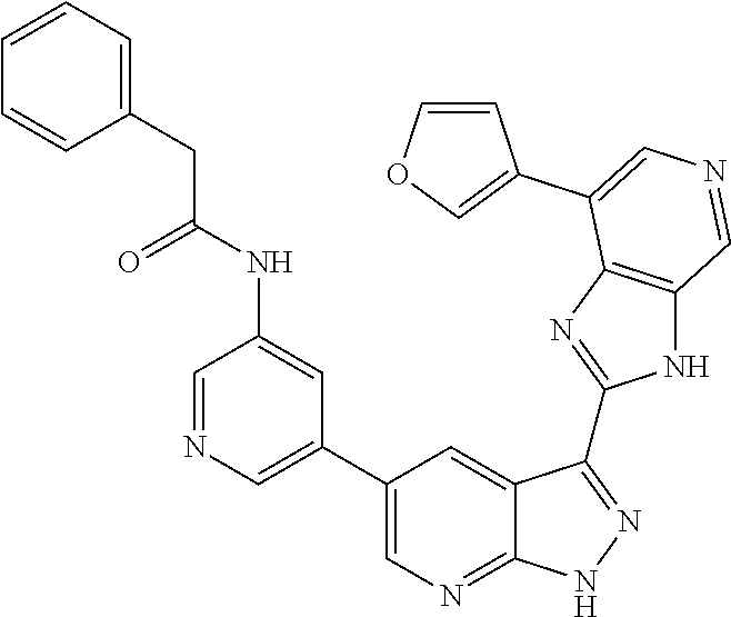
C1=NC=C(C2=CN=C3C(=C2)C(C2=NC4=C(N2)C=NC=C4C2=COC=C2)=NN3)C=C1NC(CC1=CC=CC=C1)=O
